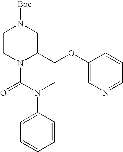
C1CN(C(=O)N(C2=CC=CC=C2)C)C(COC2=CN=CC=C2)CN1[Boc]
